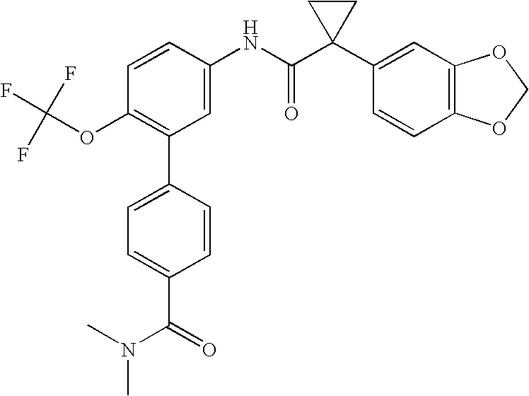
C1=CC(NC(C2(C3=CC4=C(C=C3)OCO4)CC2)=O)=CC(C2=CC=C(C(=O)N(C)C)C=C2)=C1OC(F)(F)F
